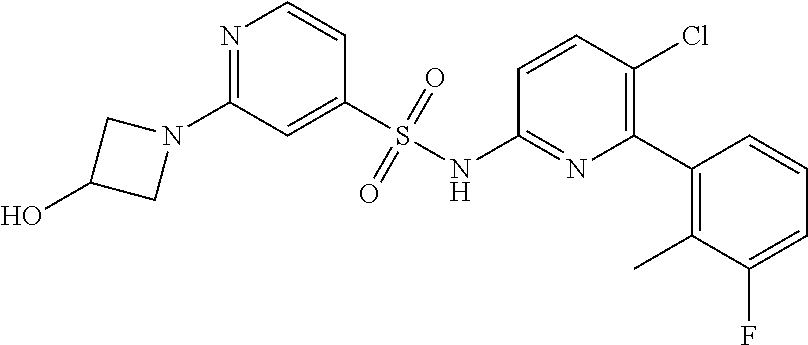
N1=C(N2CC(O)C2)C=C(S(NC2=NC(C3=C(C)C(F)=CC=C3)=C(Cl)C=C2)(=O)=O)C=C1
